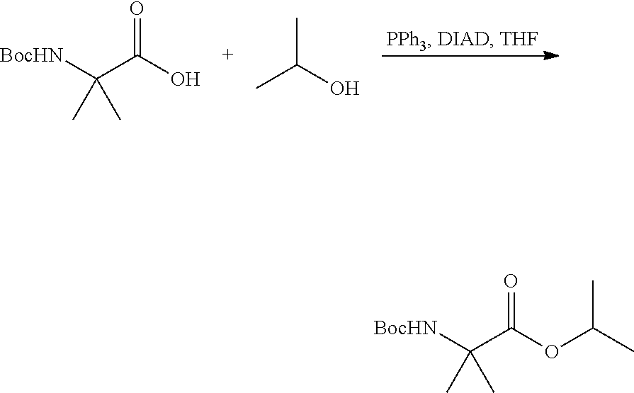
[BocHN]C(C(O)=O)(C)C.CC(O)C.[BocHN]C(C(OC(C)C)=O)(C)C
